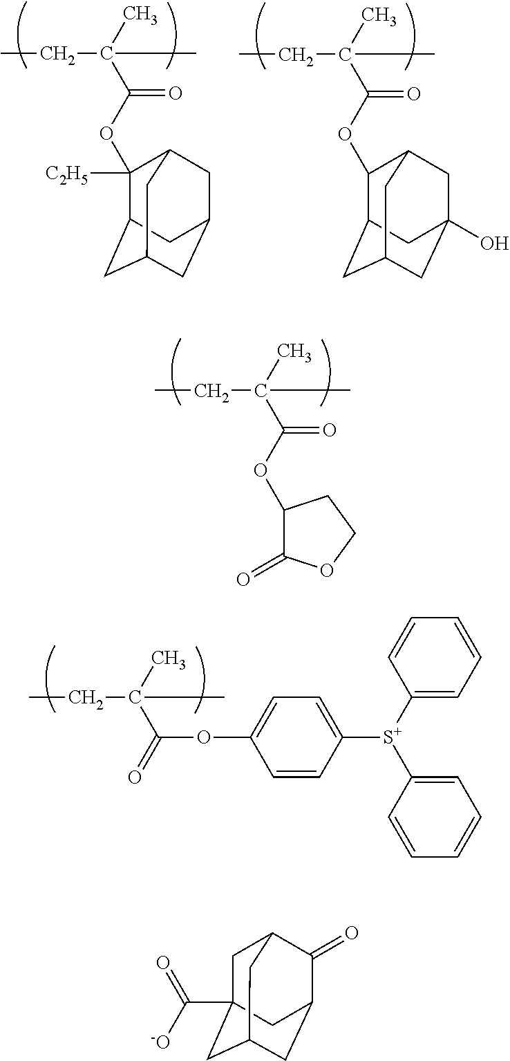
CCC(C)(C)C(OC1([C2H5])C2CC3CC(CC1C3)C2)=O.CCC(C)(C)C(OC1C2CC3CC(O)(CC1C3)C2)=O.CCC(C)(C)C(OC1C(=O)OCC1)=O.CCC(C)(C)C(=O)OC1=CC=C([S+](C2=CC=CC=C2)C2=CC=CC=C2)C=C1.C1C2(C([-O])=O)CC3CC(C(=O)C1C3)C2
